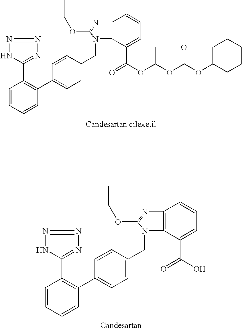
C12=C(C(C(OC(OC(OC3CCCCC3)=O)C)=O)=CC=C1)N(CC1=CC=C(C3=C(C4=NN=NN4)C=CC=C3)C=C1)C(OCC)=N2.C12=C(C(C(O)=O)=CC=C1)N(CC1=CC=C(C3=C(C4=NN=NN4)C=CC=C3)C=C1)C(OCC)=N2
